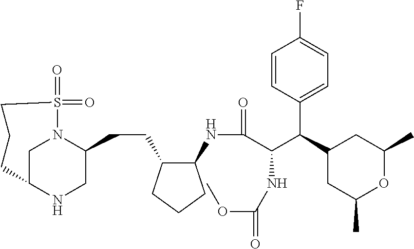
C1C2NCC(CCC3C(NC(=O)C(C(C4CC(C)OC(C)C4)C4=CC=C(F)C=C4)NC(OC)=O)CCC3)N1S(=O)(=O)CCC2
